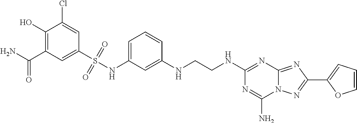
C1(O)=C(C(N)=O)C=C(S(NC2=CC=CC(NCCNC3=NC4=NC(C5=CC=CO5)=NN4C(N)=N3)=C2)(=O)=O)C=C1Cl
